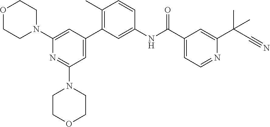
O1CCN(C2=CC(C3=C(C)C=CC(NC(C4=CC=NC(C(C)(C)C#N)=C4)=O)=C3)=CC(N3CCOCC3)=N2)CC1
